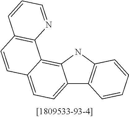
C12=CC=C3C(=C1NC1=C2C=CC=C1)C1=C(C=C3)C=CC=N1
